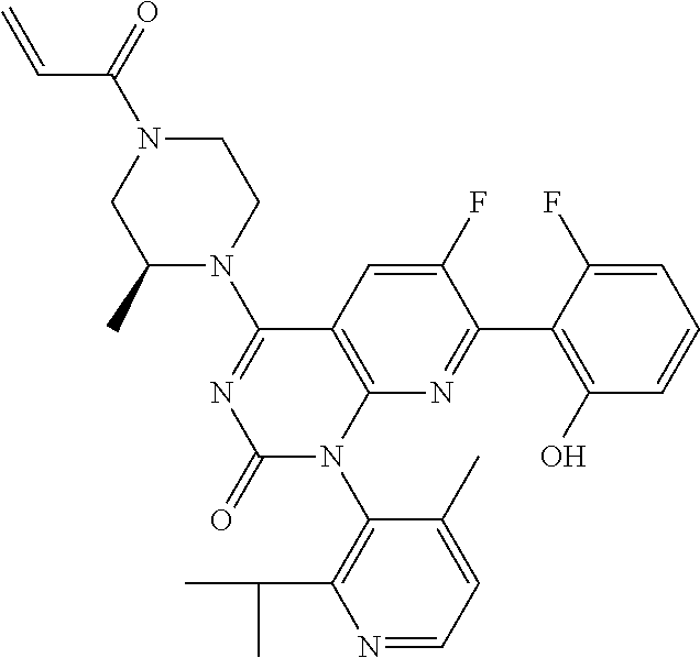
N1=CC=C(C)C(N2C3=C(C=C(F)C(C4=C(O)C=CC=C4F)=N3)C(N3CCN(C(=O)C=C)CC3C)=NC2=O)=C1C(C)C
